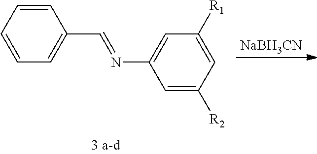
[NaBH3CN].C1=CC=CC(C=NC2=CC([R1])=CC([R2])=C2)=C1
